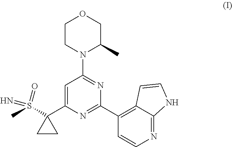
C1CN(C2=NC(C3=C4C(=NC=C3)NC=C4)=NC(C3(S(C)(=N)=O)CC3)=C2)C(C)CO1
